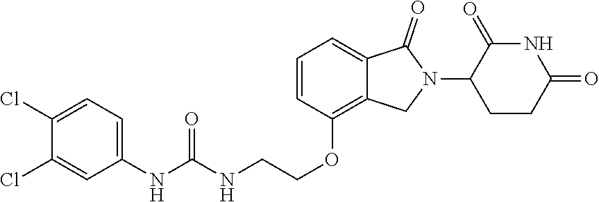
C(COC1=C2C(=CC=C1)C(=O)N(C1CCC(=O)NC1=O)C2)NC(NC1=CC=C(Cl)C(Cl)=C1)=O
